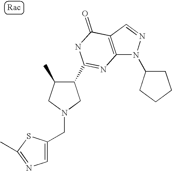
C12=C(C=NN1C1CCCC1)C(=O)NC(C1C(C)CN(CC3=CN=C(C)S3)C1)=N2
